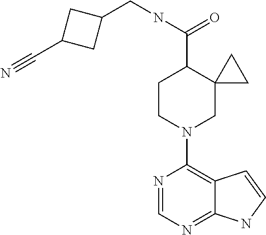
N1=CN=C2C(=C1N1CC3(C(C(NCC4CC(C#N)C4)=O)CC1)CC3)C=CN2
